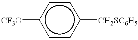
c1cc([CH2SC6H5])ccc1[CF3O]
